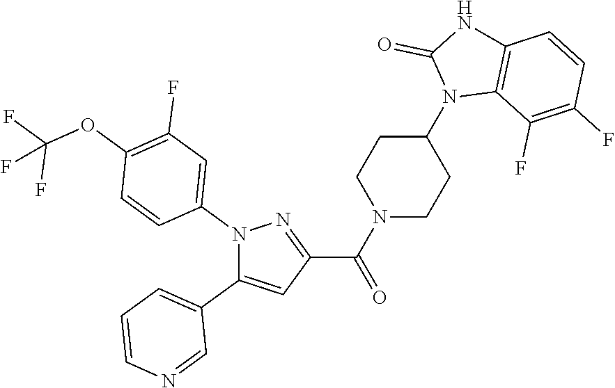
N1(C2=CC(F)=C(OC(F)(F)F)C=C2)C(C2=CC=CN=C2)=CC(C(N2CCC(N3C4=C(NC3=O)C=CC(F)=C4F)CC2)=O)=N1
